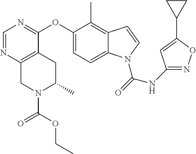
O(C1=CC=C2C(=C1C)C=CN2C(=O)NC1=NOC(C2CC2)=C1)C1=NC=NC2=C1CC(C)N(C(=O)OCC)C2
